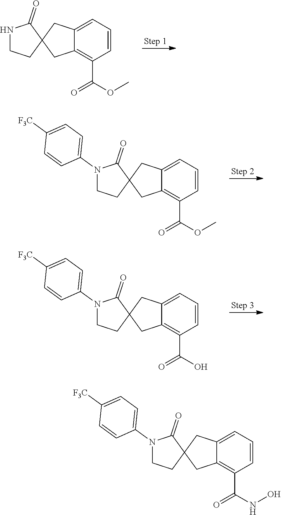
C1=CC=C2C(=C1C(OC)=O)CC1(C2)C(=O)NCC1.C1=CC=C2C(=C1C(OC)=O)CC1(C2)C(=O)N(C2=CC=C([F3C])C=C2)CC1.C1=CC=C2C(=C1C(O)=O)CC1(C2)C(=O)N(C2=CC=C([F3C])C=C2)CC1.C1=CC=C2C(=C1C(NO)=O)CC1(C2)C(=O)N(C2=CC=C([F3C])C=C2)CC1
